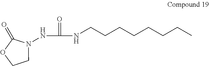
C1CN(NC(=O)NCCCCCCCC)C(=O)O1
